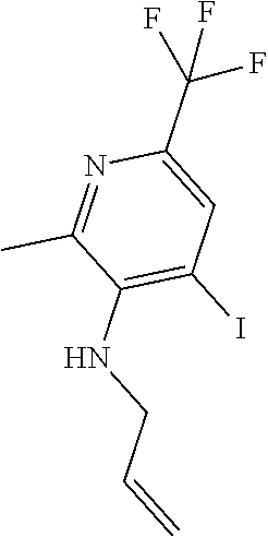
C1(NCC=C)=C(I)C=C(C(F)(F)F)N=C1C
